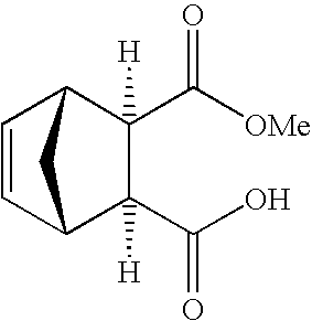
C1(C([OMe])=O)([H])C2C=CC(C1(C(O)=O)[H])C2
